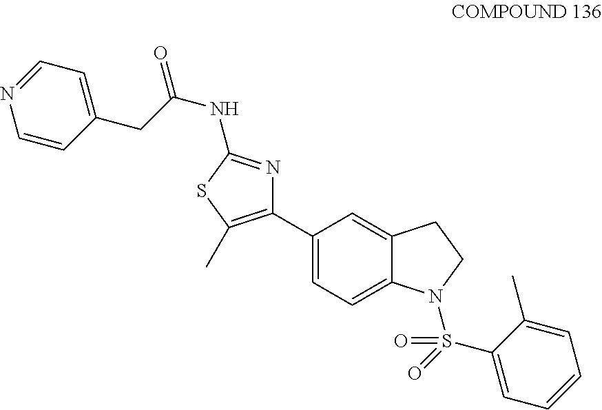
C1(C2=C(C)SC(NC(=O)CC3=CC=NC=C3)=N2)=CC=C2C(=C1)CCN2S(C1=CC=CC=C1C)(=O)=O
